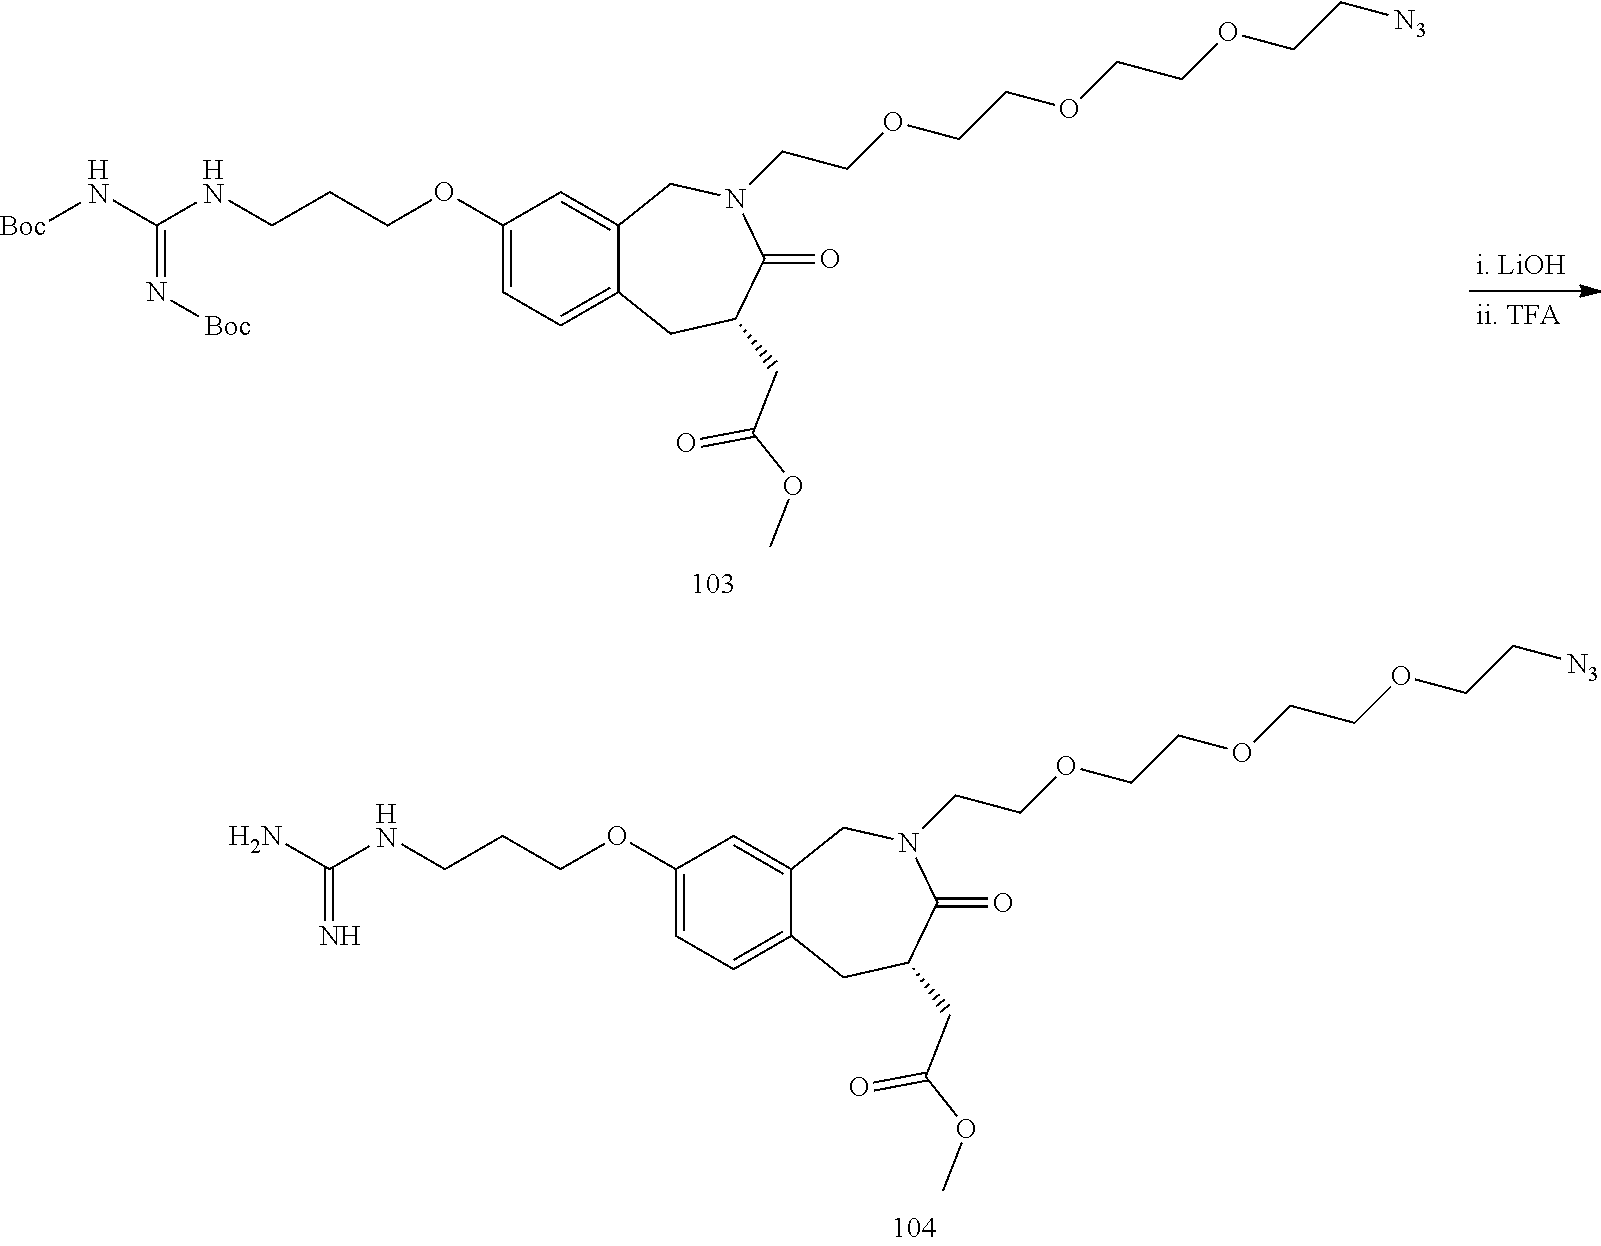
C1(OCCCNC(N)=N)=CC=C2C(=C1)CN(CCOCCOCCOCC[N3])C(=O)C(CC(=O)OC)C2.C1(OCCCNC(N[Boc])=N[Boc])=CC=C2C(=C1)CN(CCOCCOCCOCC[N3])C(=O)C(CC(=O)OC)C2
